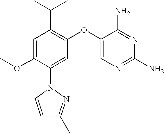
C1=C(OC)C(N2C=CC(C)=N2)=CC(OC2=CN=C(N)N=C2N)=C1C(C)C
